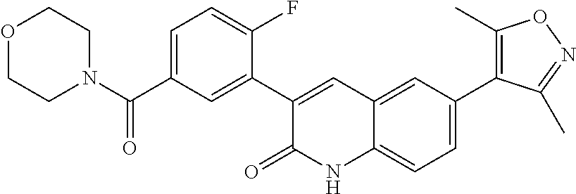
C1(C2=CC(C(N3CCOCC3)=O)=CC=C2F)=CC2=CC(C3=C(C)ON=C3C)=CC=C2NC1=O
